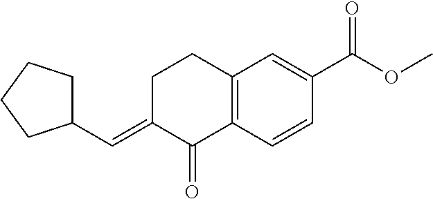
C1(C=C2C(=O)C3=C(CC2)C=C(C(OC)=O)C=C3)CCCC1
